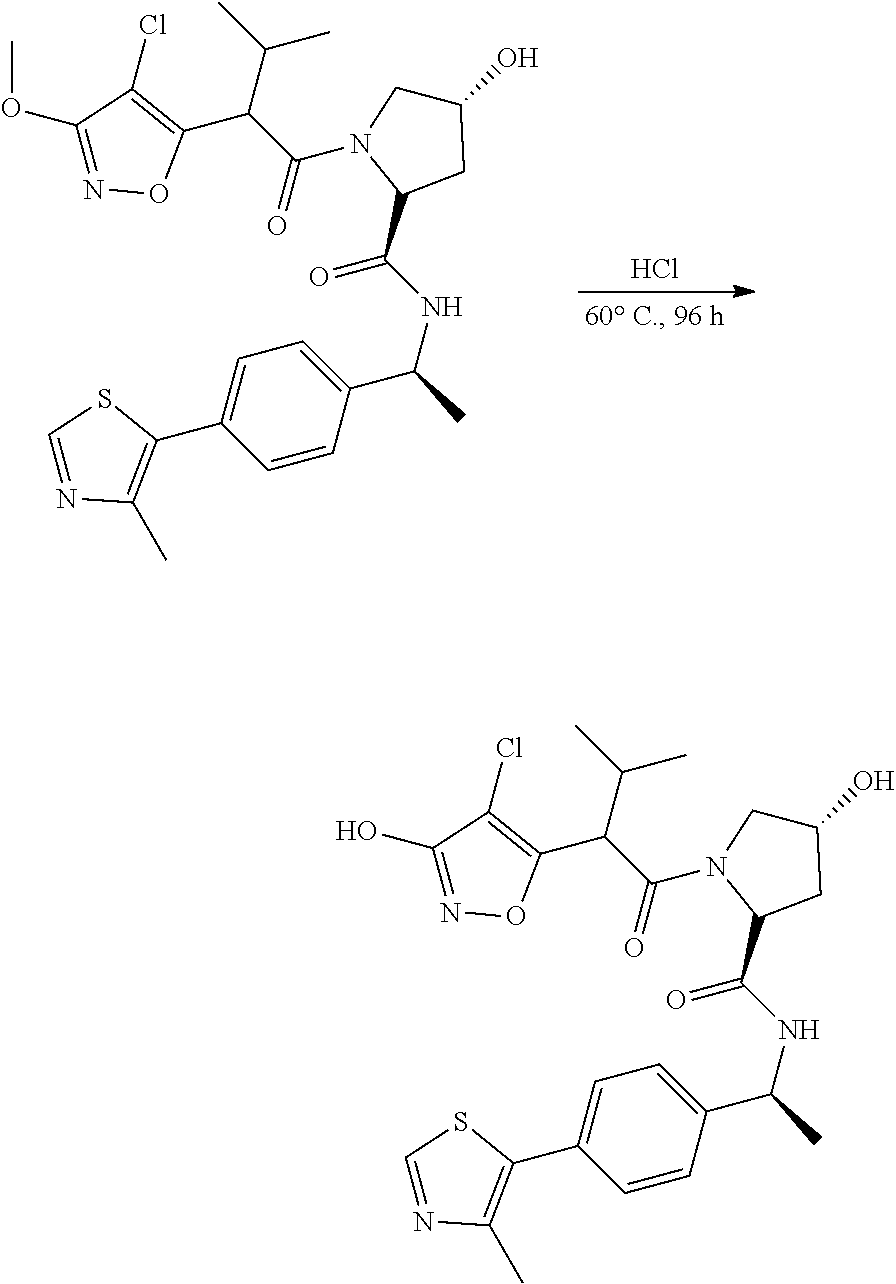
Cl.C1=CC(C(NC(C2CC(O)CN2C(C(C(C)C)C2=C(Cl)C(OC)=NO2)=O)=O)C)=CC=C1C1=C(C)N=CS1.C1=CC(C(NC(C2CC(O)CN2C(C(C(C)C)C2=C(Cl)C(O)=NO2)=O)=O)C)=CC=C1C1=C(C)N=CS1
